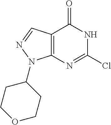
ClC1=NC2=C(C(=O)N1)C=NN2C1CCOCC1
